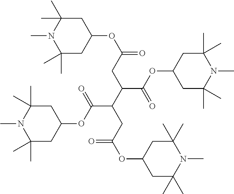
C1C(C)(C)N(C)C(C)(C)CC1OC(CC(C(CC(OC1CC(C)(C)N(C)C(C)(C)C1)=O)C(OC1CC(C)(C)N(C)C(C)(C)C1)=O)C(OC1CC(C)(C)N(C)C(C)(C)C1)=O)=O
